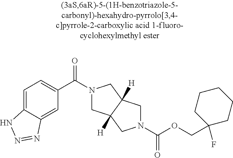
C1(C(=O)N2CC3([H])C([H])(C2)CN(C(OCC2(F)CCCCC2)=O)C3)=CC=C2C(=C1)N=NN2
